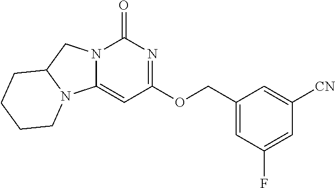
C1=C(F)C=C(COC2=NC(=O)N3C(=C2)N2C(C3)CCCC2)C=C1[CN]
